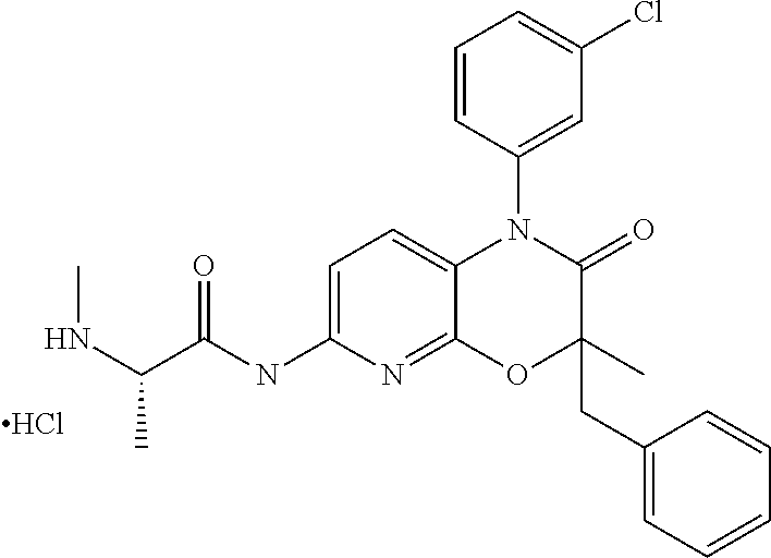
C1=CC(N2C3=CC=C(NC(C(NC)C)=O)N=C3OC(CC3=CC=CC=C3)(C)C2=O)=CC(Cl)=C1.Cl
